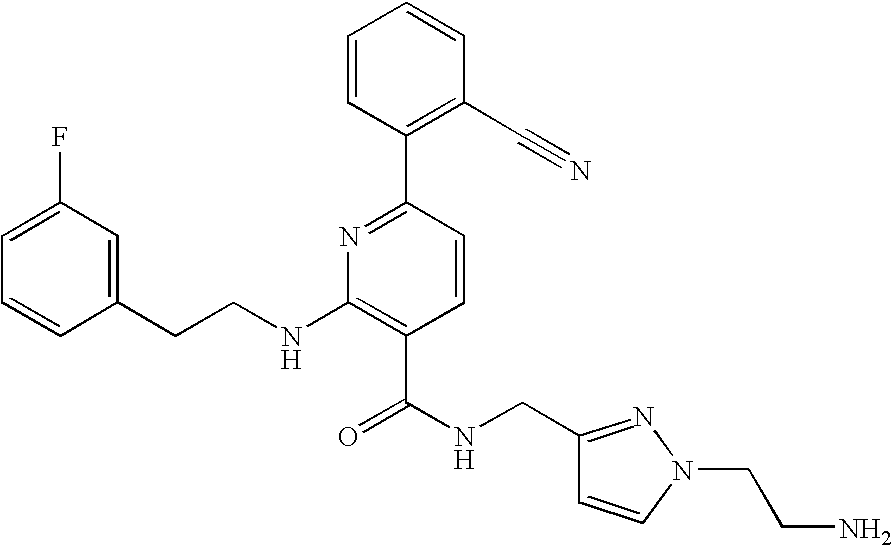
C1=CC(CCNC2=C(C(=O)NCC3=NN(CCN)C=C3)C=CC(C3=C(C#N)C=CC=C3)=N2)=CC(F)=C1
